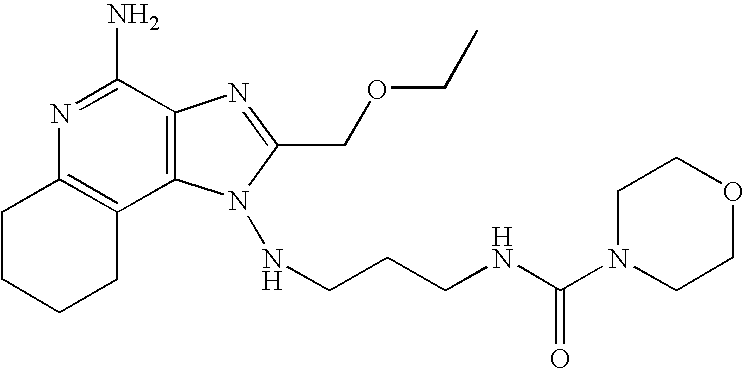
N1=C(N)C2=C(C3=C1CCCC3)N(NCCCNC(N1CCOCC1)=O)C(COCC)=N2
